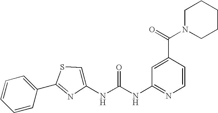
C1=CC(C2=NC(NC(NC3=NC=CC(C(N4CCCCC4)=O)=C3)=O)=CS2)=CC=C1
